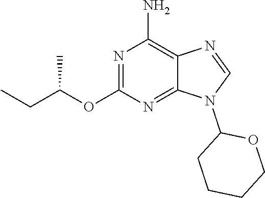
N1=C(OC(CC)C)N=C2C(=C1N)N=CN2C1CCCCO1
